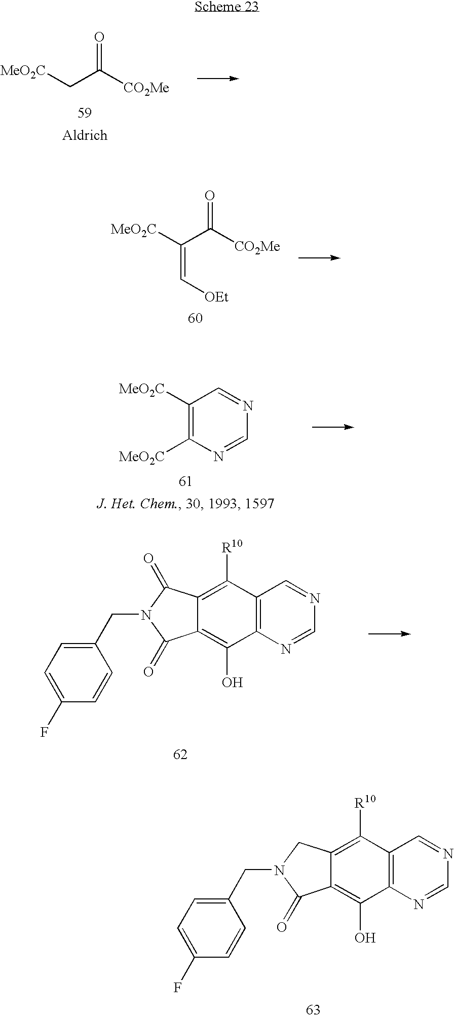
[MeO2C]CC([CO2Me])=O.[MeO2C]C(C([CO2Me])=O)=C[OEt].C1([MeO2C])=C([MeO2C])N=CN=C1.C1(CN2C(=O)C3=C(O)C4=C(C([R10])=C3C2=O)C=NC=N4)=CC=C(F)C=C1.C1(CN2C(=O)C3=C(O)C4=C(C([R10])=C3C2)C=NC=N4)=CC=C(F)C=C1
